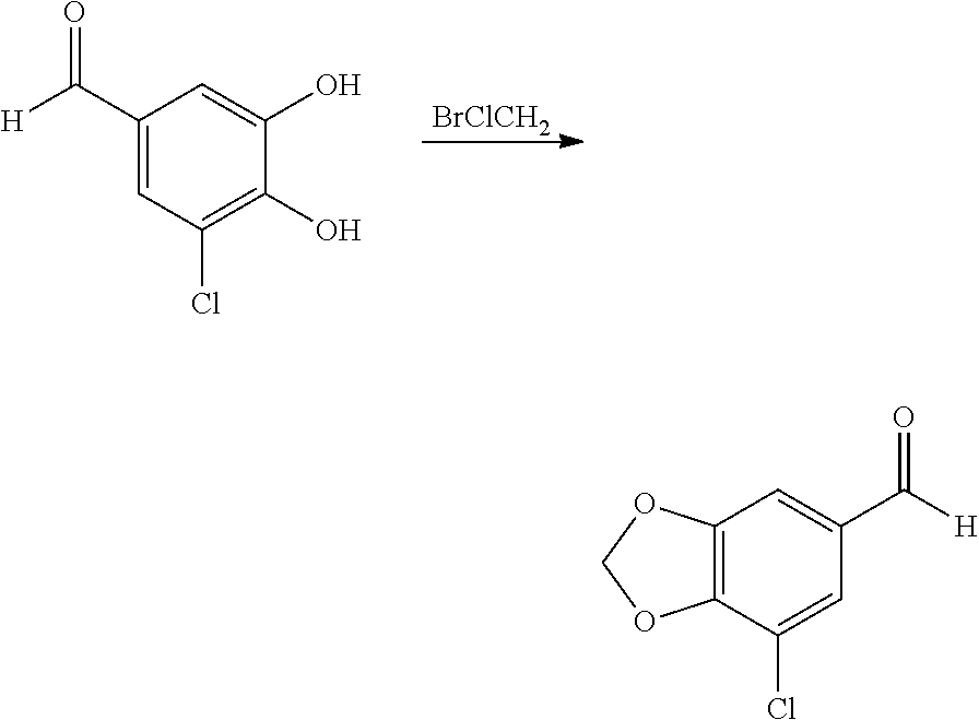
C12=C(C(Cl)=CC(C([H])=O)=C1)OCO2.[BrClCH2].C1(C([H])=O)=CC(Cl)=C(O)C(O)=C1
